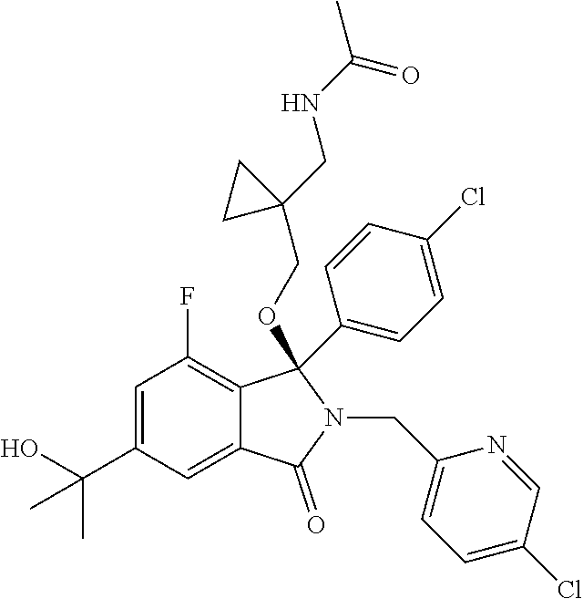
C(C1=CC(F)=C2C(=C1)C(=O)N(CC1=CC=C(Cl)C=N1)C2(C1=CC=C(Cl)C=C1)OCC1(CNC(=O)C)CC1)(O)(C)C
